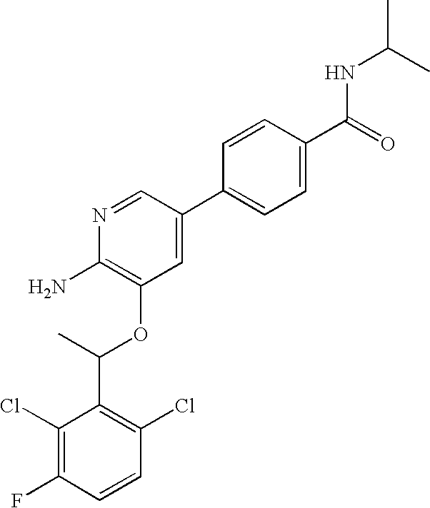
C1(Cl)=C(F)C=CC(Cl)=C1C(C)OC1=C(N)N=CC(C2=CC=C(C(=O)NC(C)C)C=C2)=C1
